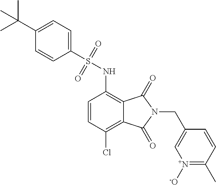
C1(S(NC2=C3C(=C(Cl)C=C2)C(=O)N(CC2=C[N+]([-O])=C(C)C=C2)C3=O)(=O)=O)=CC=C(C(C)(C)C)C=C1
